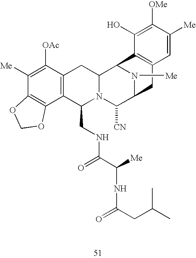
C1([Me])=C([OAc])C2=C(C3=C1OCO3)C(CNC(C(NC(CC(C)C)=O)[Me])=O)N1C(C2)C2N([Me])C(C1[CN])CC1=C2C(O)=C([OMe])C([Me])=C1
